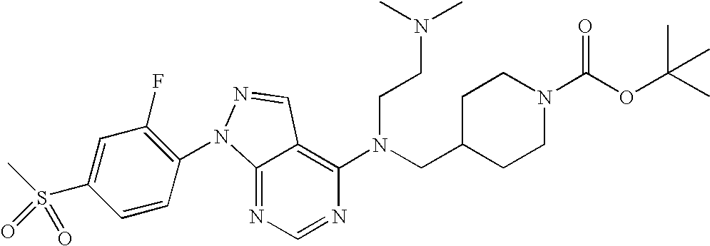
C12=NC=NC(N(CC3CCN(C(OC(C)(C)C)=O)CC3)CCN(C)C)=C1C=NN2C1=C(F)C=C(S(C)(=O)=O)C=C1
